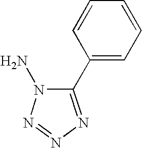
C1(C2=CC=CC=C2)=NN=NN1N
